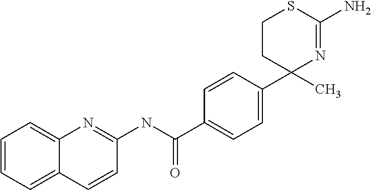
C1=CC(C2(C)N=C(N)SCC2)=CC=C1C(NC1=NC2=CC=CC=C2C=C1)=O
